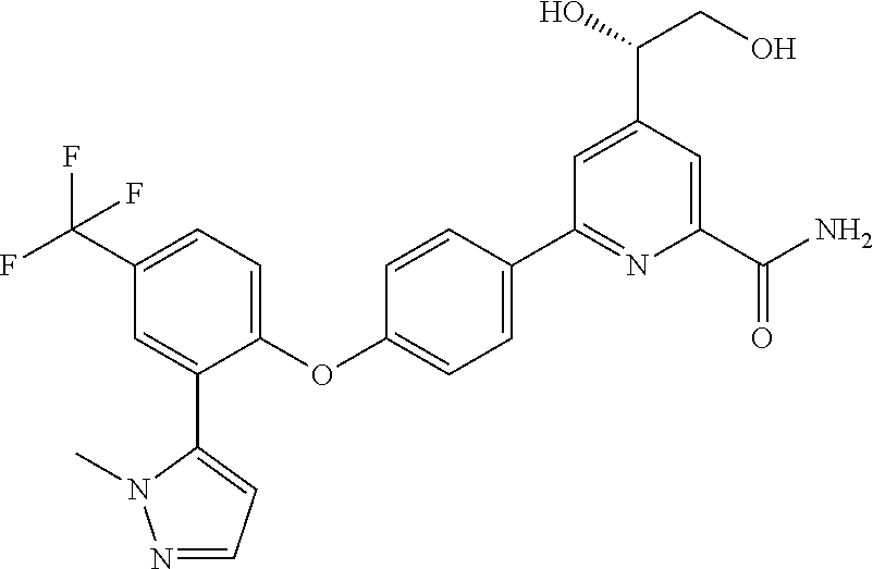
C1(OC2=CC=C(C3=NC(C(N)=O)=CC(C(O)CO)=C3)C=C2)=CC=C(C(F)(F)F)C=C1C1=CC=NN1C
